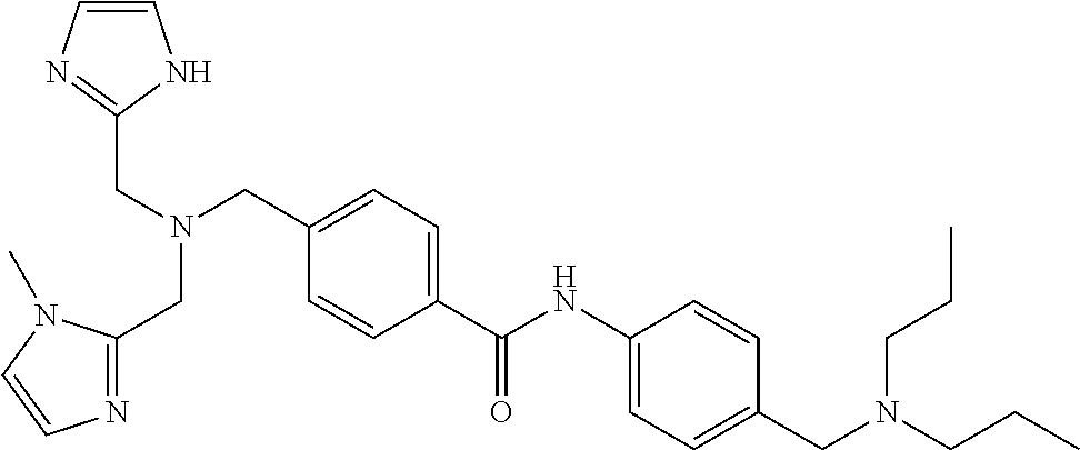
C1=C(C(NC2=CC=C(CN(CCC)CCC)C=C2)=O)C=CC(CN(CC2=NC=CN2)CC2=NC=CN2C)=C1
